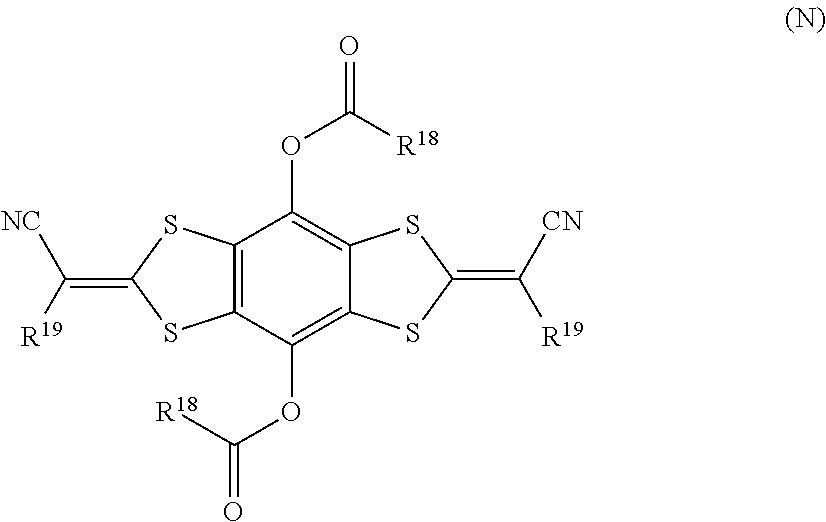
C12=C(C(OC(=O)[R18])=C3C(=C1OC(=O)[R18])SC(=C([CN])[R19])S3)SC(=C([R19])[NC])S2
